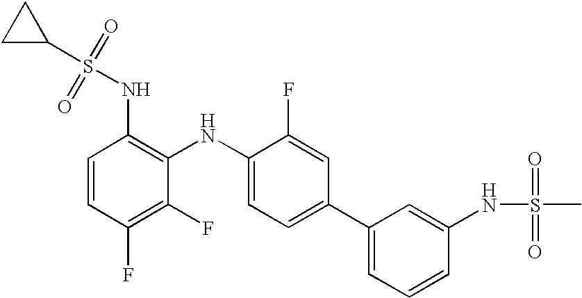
C1=CC(F)=C(F)C(NC2=CC=C(C3=CC=CC(NS(C)(=O)=O)=C3)C=C2F)=C1NS(C1CC1)(=O)=O
